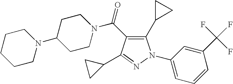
C(=O)(N1CCC(N2CCCCC2)CC1)C1=C(C2CC2)N(C2=CC=CC(C(F)(F)F)=C2)N=C1C1CC1
